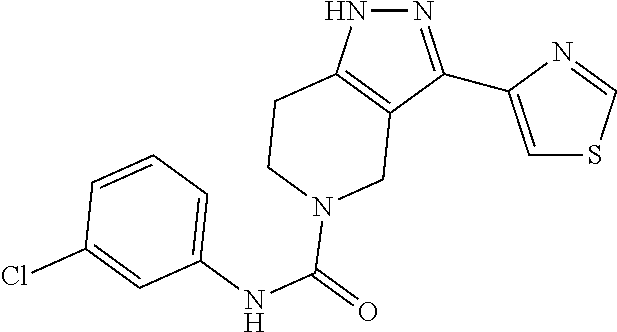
C1=C(C2=NNC3=C2CN(C(NC2=CC=CC(Cl)=C2)=O)CC3)N=CS1
